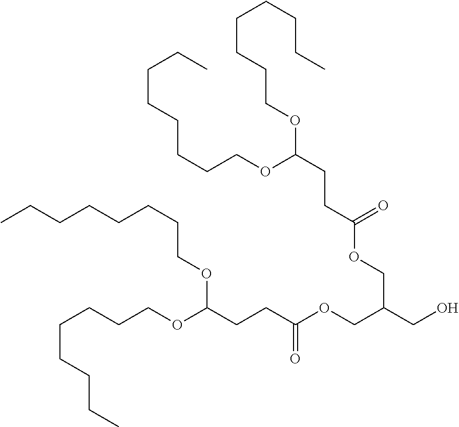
C(CCCOC(CCC(OCC(CO)COC(CCC(OCCCCCCCC)OCCCCCCCC)=O)=O)OCCCCCCCC)CCCC
